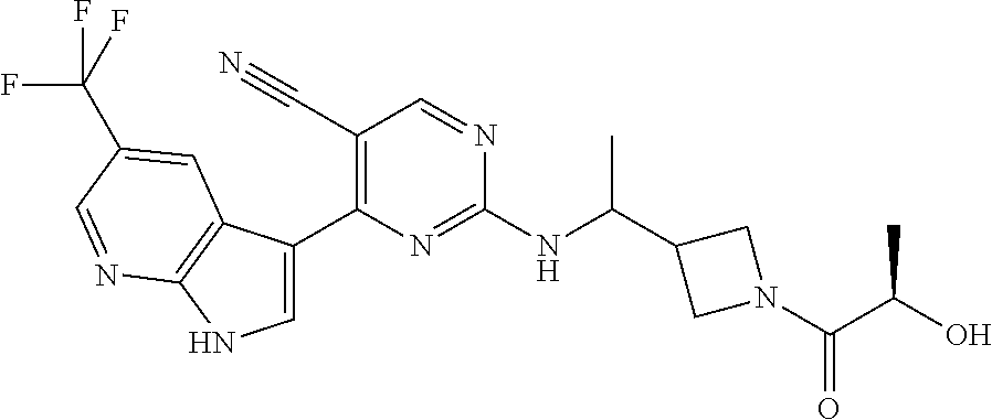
C1(C(NC2=NC(C3=CNC4=C3C=C(C(F)(F)F)C=N4)=C(C#N)C=N2)C)CN(C(C(O)C)=O)C1
